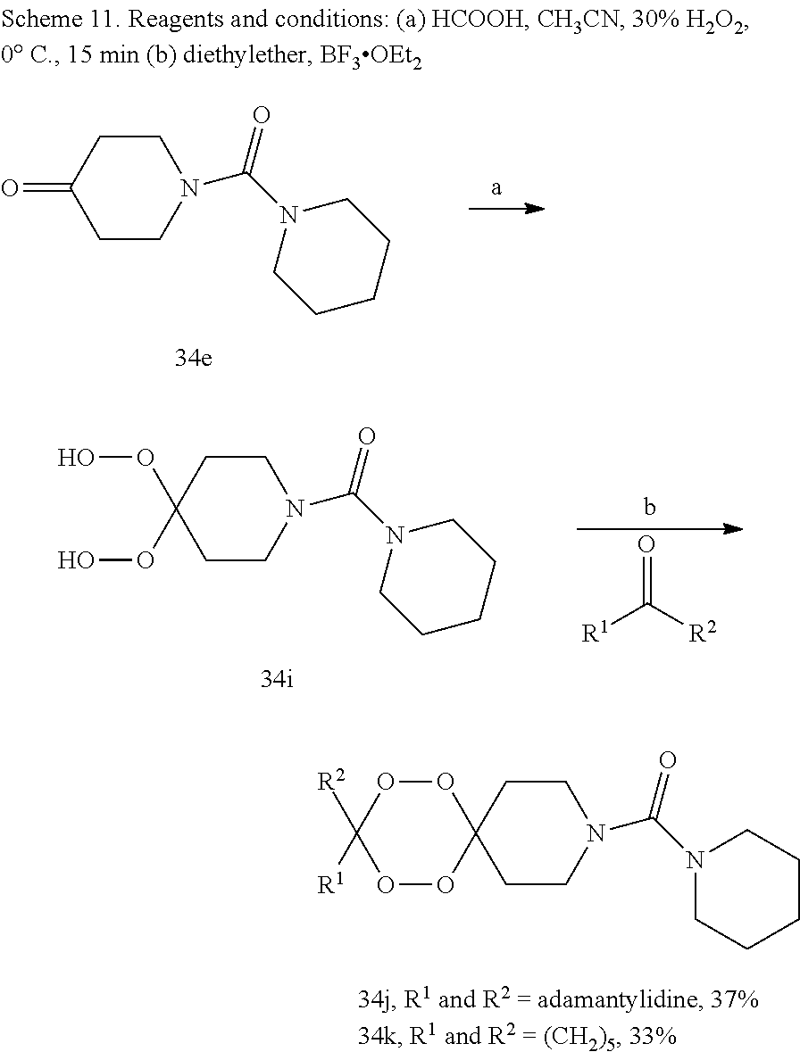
C1CN(C(N2CCCCC2)=O)CCC1(OO)OO.[R1]C([R2])=O.C1CN(C(N2CCCCC2)=O)CCC1=O.O1OC2(OOC1([R2])[R1])CCN(C(N1CCCCC1)=O)CC2
